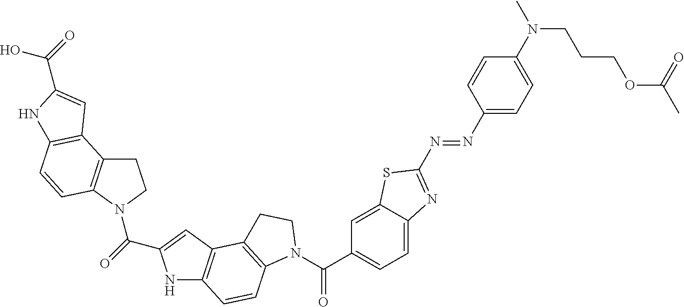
C1C2=C(N(C(=O)C3=CC4=C(N3)C=CC3=C4CCN3C(C3=CC=C4C(=C3)SC(N=NC3=CC=C(N(C)CCCOC(C)=O)C=C3)=N4)=O)C1)C=CC1=C2C=C(C(=O)O)N1
